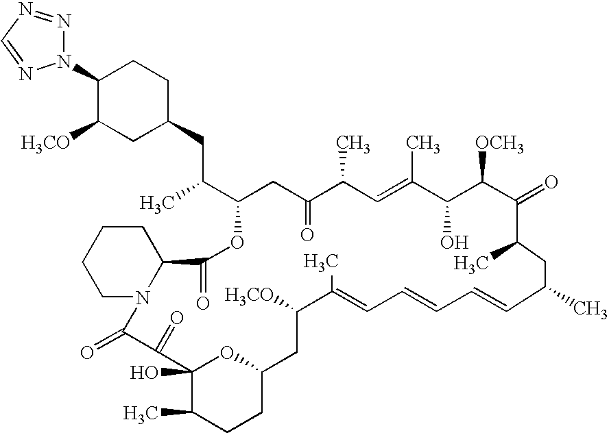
C1(N2N=NC=N2)C([H3CO])CC(CC(C)C2CC(=O)C(C)C=C(C)C(O)C([OCH3])C(=O)C(C)CC(C)C=CC=CC=C(C)C([H3CO])CC3CCC(C)C(O)(C(=O)C(=O)N4C(C(=O)O2)CCCC4)O3)CC1
